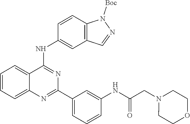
N1(CC(NC2=CC(C3=NC4=CC=CC=C4C(NC4=CC5=C(N([Boc])N=C5)C=C4)=N3)=CC=C2)=O)CCOCC1
